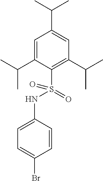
C1=C(C(C)C)C(S(NC2=CC=C(Br)C=C2)(=O)=O)=C(C(C)C)C=C1C(C)C
